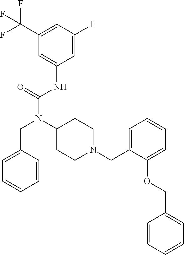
C1(C(F)(F)F)=CC(F)=CC(NC(N(C2CCN(CC3=CC=CC=C3OCC3=CC=CC=C3)CC2)CC2=CC=CC=C2)=O)=C1
